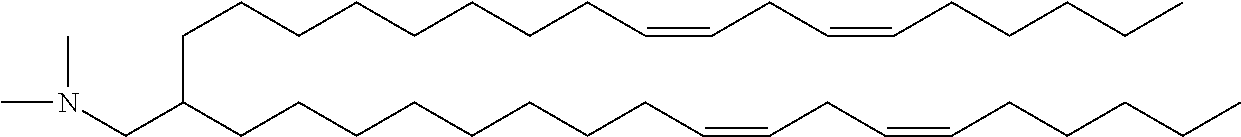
C(CCCCCC=CCC=CCCCCC)CCC(CCCCCCCCC=CCC=CCCCCC)CN(C)C
